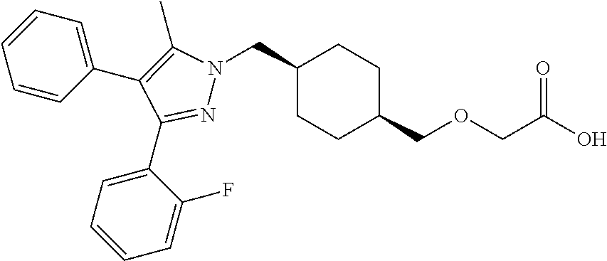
C1(CN2N=C(C3=CC=CC=C3F)C(C3=CC=CC=C3)=C2C)CCC(COCC(O)=O)CC1
